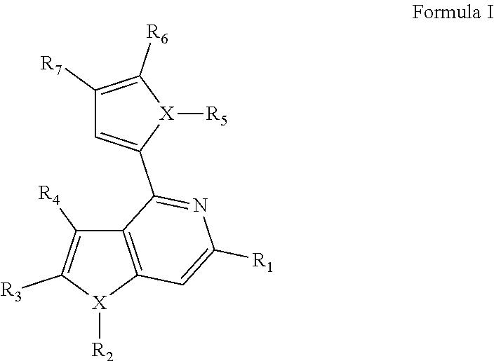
C1([R4])=C([R3])[X]([R2])C2=C1C(C1=CC([R7])=C([R6])[X]1[R5])=NC([R1])=C2
